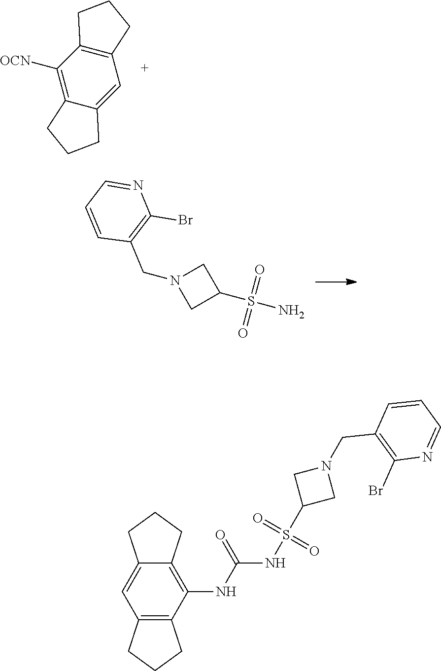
C1([OCN])=C2C(=CC3=C1CCC3)CCC2.C1N(CC2=C(Br)N=CC=C2)CC1S(N)(=O)=O.C12=C(NC(=O)NS(C3CN(CC4=C(Br)N=CC=C4)C3)(=O)=O)C3=C(C=C1CCC2)CCC3
